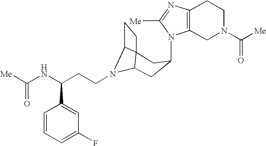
N1(C2CC3N(CCC(NC([Me])=O)C4=CC(F)=CC=C4)C4C3(CC4)C2)C2=C(N=C1[Me])CCN(C([Me])=O)C2
